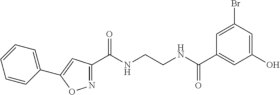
N1=C(C(NCCNC(C2=CC(O)=CC(Br)=C2)=O)=O)C=C(C2=CC=CC=C2)O1
